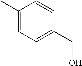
CC1=CC=C(CO)C=C1
